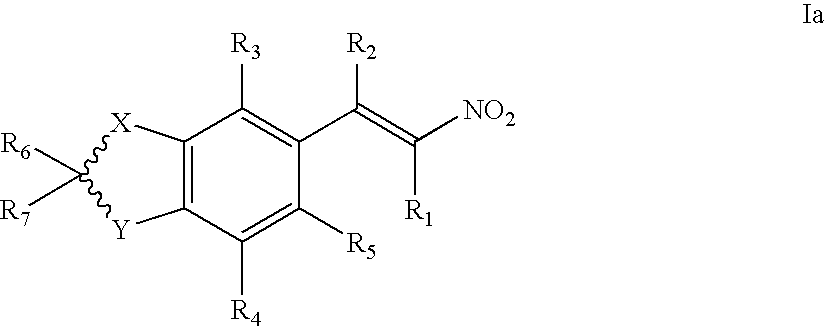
C12=C([X]C([R6])([R7])[Y]1)C([R3])=C(C(=C([NO2])[R1])[R2])C([R5])=C2[R4]
